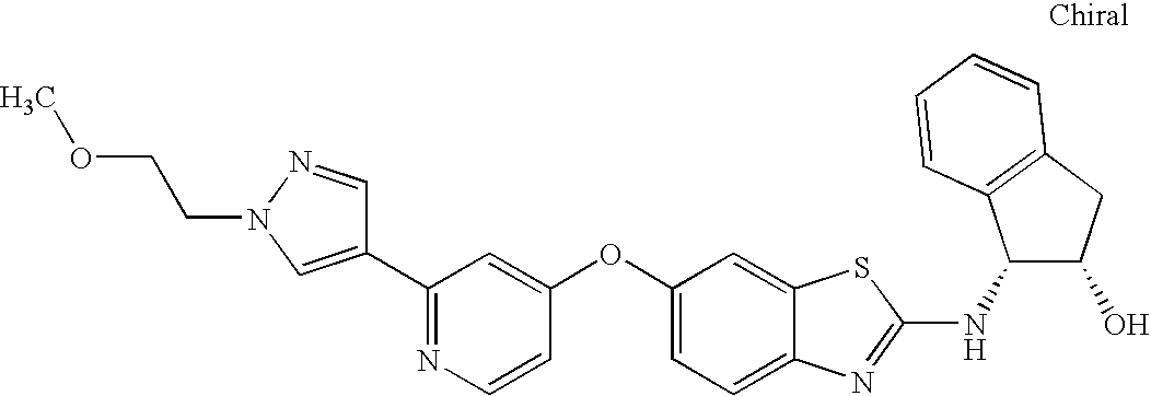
N1=C(C2=CN(CCOC)N=C2)C=C(OC2=CC=C3C(=C2)SC(NC2C(O)CC4=C2C=CC=C4)=N3)C=C1
